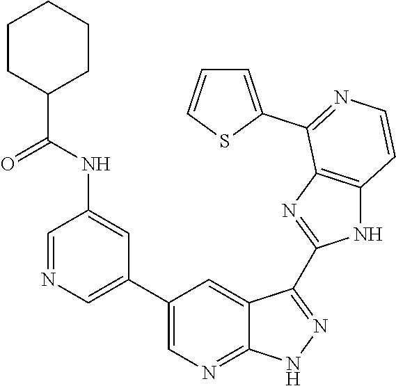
C1=NC=C(C2=CN=C3C(=C2)C(C2=NC4=C(N2)C=CN=C4C2=CC=CS2)=NN3)C=C1NC(C1CCCCC1)=O
